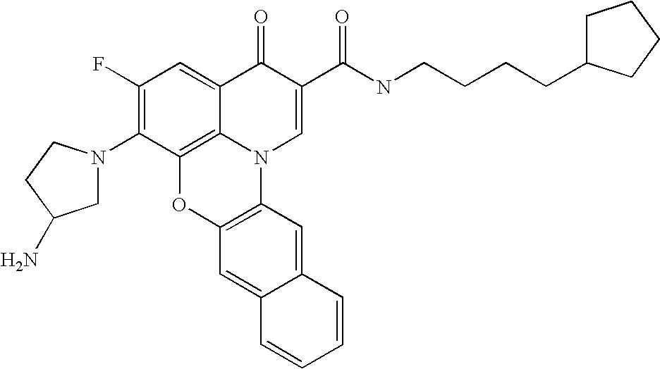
C1(F)=C(N2CC(N)CC2)C2=C3C(=C1)C(=O)C(C(NCCCCC1CCCC1)=O)=CN3C1=C(O2)C=C2C(=C1)C=CC=C2
